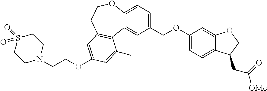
C1(COC2=CC=C3C(=C2)OCC3CC(=O)[OMe])=CC=C2C(=C1)C1=C(CCO2)C=C(OCCN2CCS(=O)(=O)CC2)C=C1C
